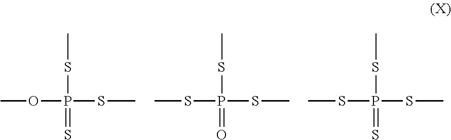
COP(=S)(SC)SC.CSP(=O)(SC)SC.CSP(=S)(SC)SC
